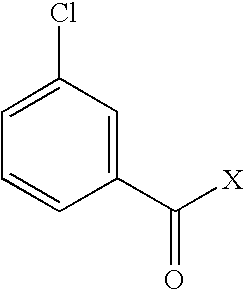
C1(Cl)=CC=CC(C([X])=O)=C1
